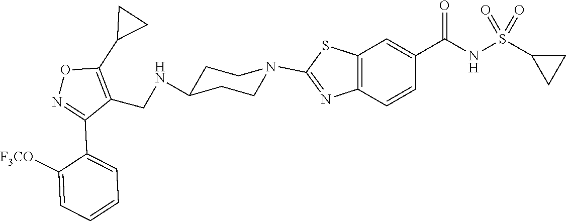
C1CC(NCC2=C(C3CC3)ON=C2C2=CC=CC=C2[F3CO])CCN1C1=NC2=C(C=C(C(NS(C3CC3)(=O)=O)=O)C=C2)S1
